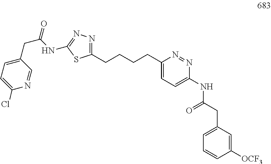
C1(CCCCC2=CC=C(NC(CC3=CC=CC([OCF3])=C3)=O)N=N2)=NN=C(NC(CC2=CC=C(Cl)N=C2)=O)S1
